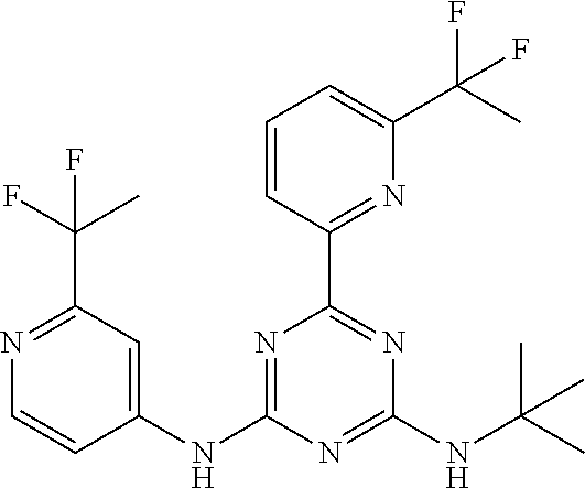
C1=CC(C2=NC(NC(C)(C)C)=NC(NC3=CC(C(F)(C)F)=NC=C3)=N2)=NC(C(C)(F)F)=C1
